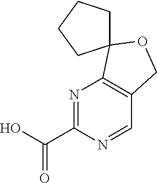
N1=C(C(O)=O)N=CC2=C1C1(OC2)CCCC1
